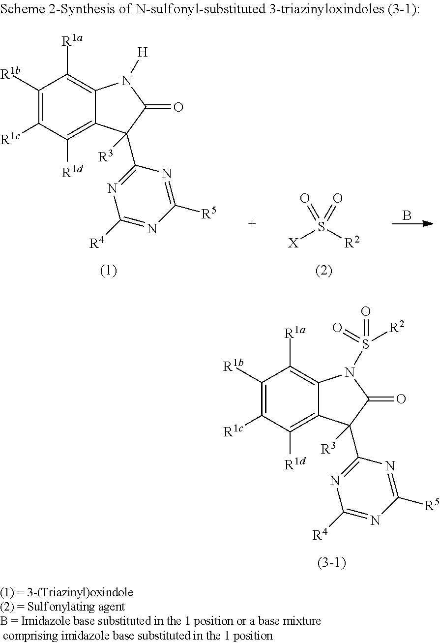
C1([R1b])=C([R1c])C([R1d])=C2C(=C1[R1a])N([H])C(=O)C2(C1=NC([R4])=NC([R5])=N1)[R3].[X]S([R2])(=O)=O.B.C1([R1b])=C([R1c])C([R1d])=C2C(=C1[R1a])N(S(=O)([R2])=O)C(=O)C2(C1=NC([R4])=NC([R5])=N1)[R3]
